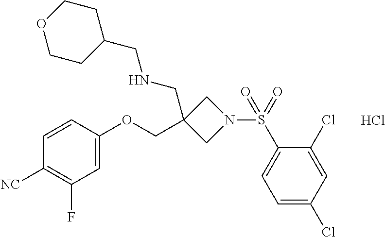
Cl.C1=CC(OCC2(CNCC3CCOCC3)CN(S(C3=CC=C(Cl)C=C3Cl)(=O)=O)C2)=CC(F)=C1[NC]
